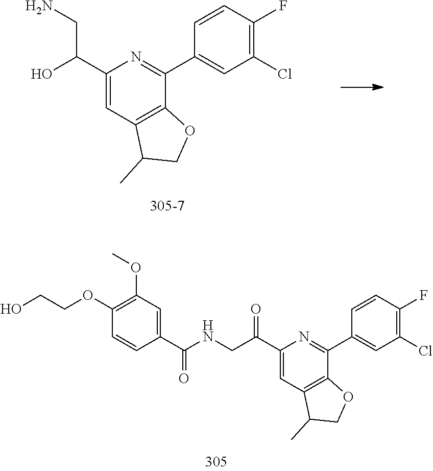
C1(C(O)CN)=CC2=C(C(C3=CC(Cl)=C(F)C=C3)=N1)OCC2C.C1(C(CNC(=O)C2=CC(OC)=C(OCCO)C=C2)=O)=CC2=C(C(C3=CC(Cl)=C(F)C=C3)=N1)OCC2C
